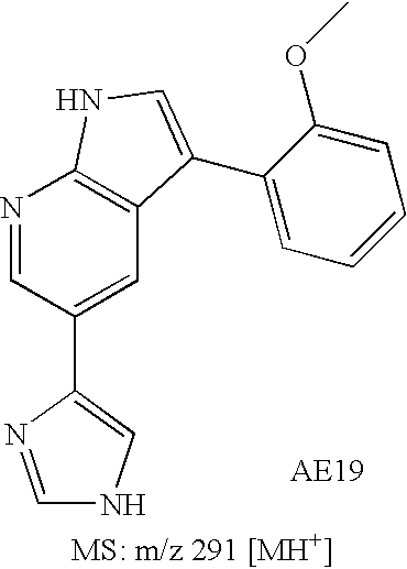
C1(C2=CNC=N2)=CC2=C(N=C1)NC=C2C1=CC=CC=C1OC
